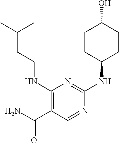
C1CC(NC2=NC(NCCC(C)C)=C(C(N)=O)C=N2)CCC1O
